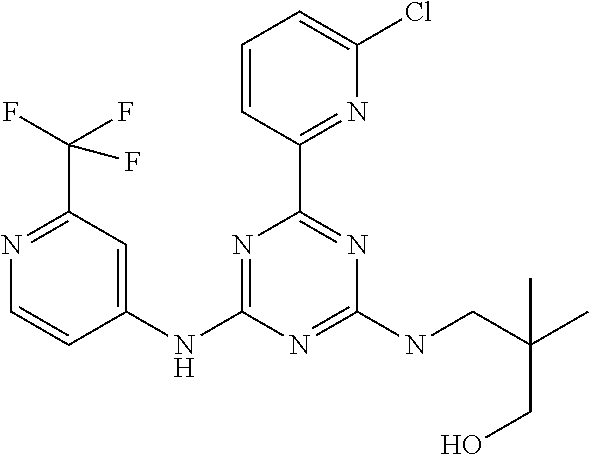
N1=C(C(F)(F)F)C=C(NC2=NC(C3=NC(Cl)=CC=C3)=NC(NCC(C)(CO)C)=N2)C=C1
